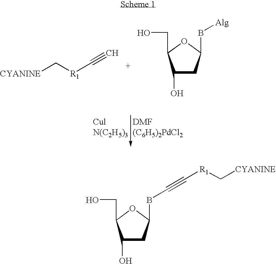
C1(O)CC(B[Alg])OC1CO.[CYANINE]C[R1]C#C.C1(O)CC(BC#C[R1]C[CYANINE])OC1CO
